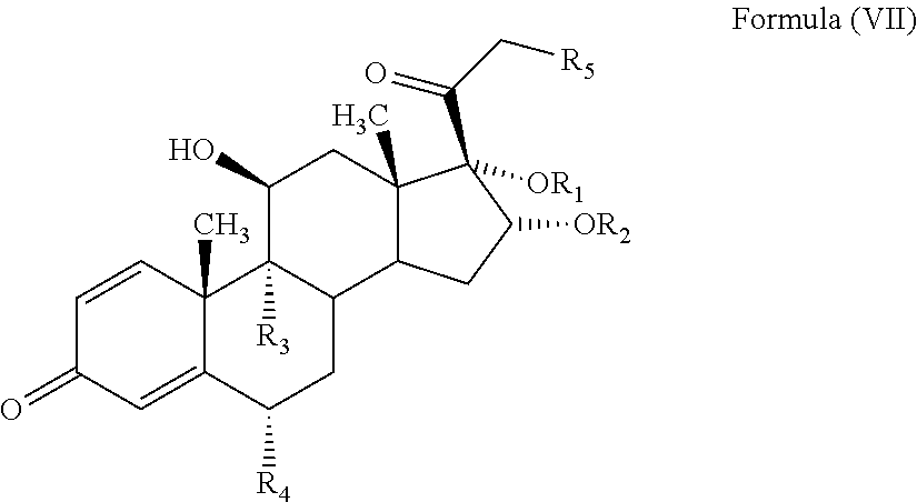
C1=CC2(C)C(=CC1=O)C([R4])CC1C2([R3])C(O)CC2(C)C1CC([OR2])C2(C(=O)C[R5])[OR1]
